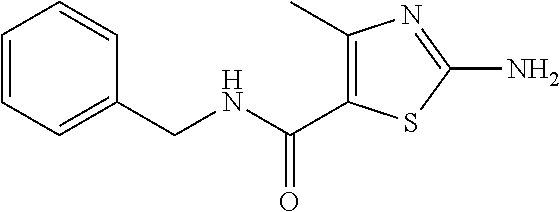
C1(CNC(=O)C2=C(C)N=C(N)S2)=CC=CC=C1
